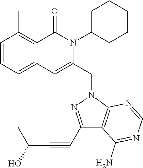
C1=CC=C2C(=C1C)C(=O)N(C1CCCCC1)C(CN1C3=C(C(N)=NC=N3)C(C#CC(C)O)=N1)=C2
